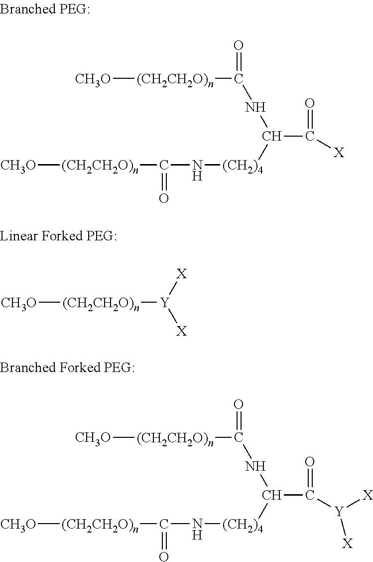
[CH3O][(CH2CH2O)n]C(NC(C(=O)[X])[(CH2)4]NC([(CH2CH2O)n][CH3O])=O)=O.[CH3O][(CH2CH2O)n][Y]([X])[X].[CH3O][(CH2CH2O)n]C(NC(C(=O)[Y]([X])[X])[(CH2)4]NC([(CH2CH2O)n][CH3O])=O)=O
